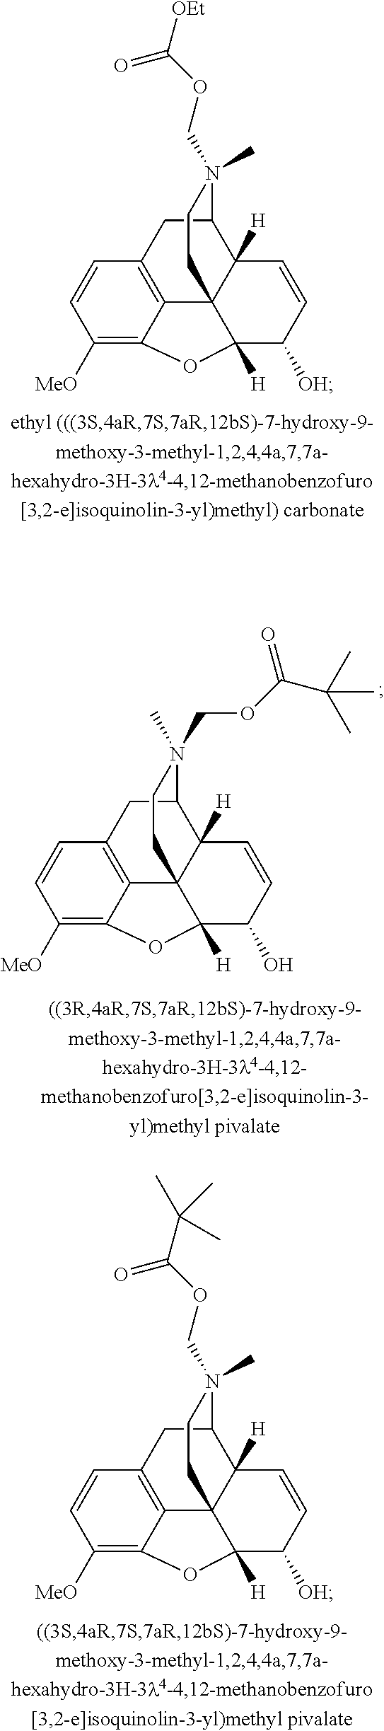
C1=CC([MeO])=C2C3=C1CC1C4([H])C3(C([H])(C([OH])C=C4)O2)CCN1(C)COC([OEt])=O.C1=CC([MeO])=C2C3=C1CC1C4([H])C3(C([H])(C(O)C=C4)O2)CCN1(COC(C(C)(C)C)=O)C.C1=CC([MeO])=C2C3=C1CC1C4([H])C3(C([H])(C([OH])C=C4)O2)CCN1(C)COC(C(C)(C)C)=O
